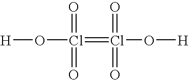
[H]OCl(=O)(=O)=Cl(=O)(=O)O[H]
